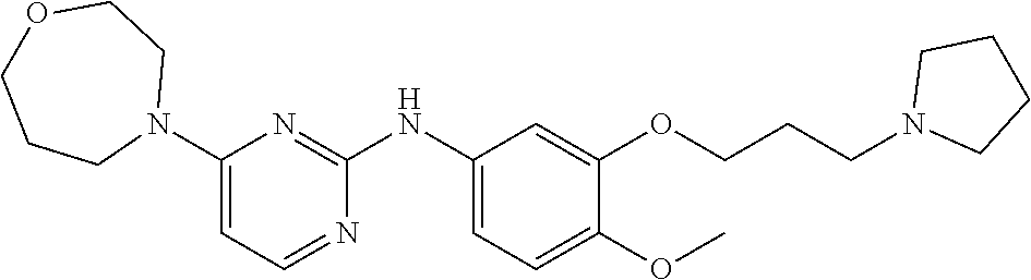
C1(N2CCOCCC2)=CC=NC(NC2=CC=C(OC)C(OCCCN3CCCC3)=C2)=N1
